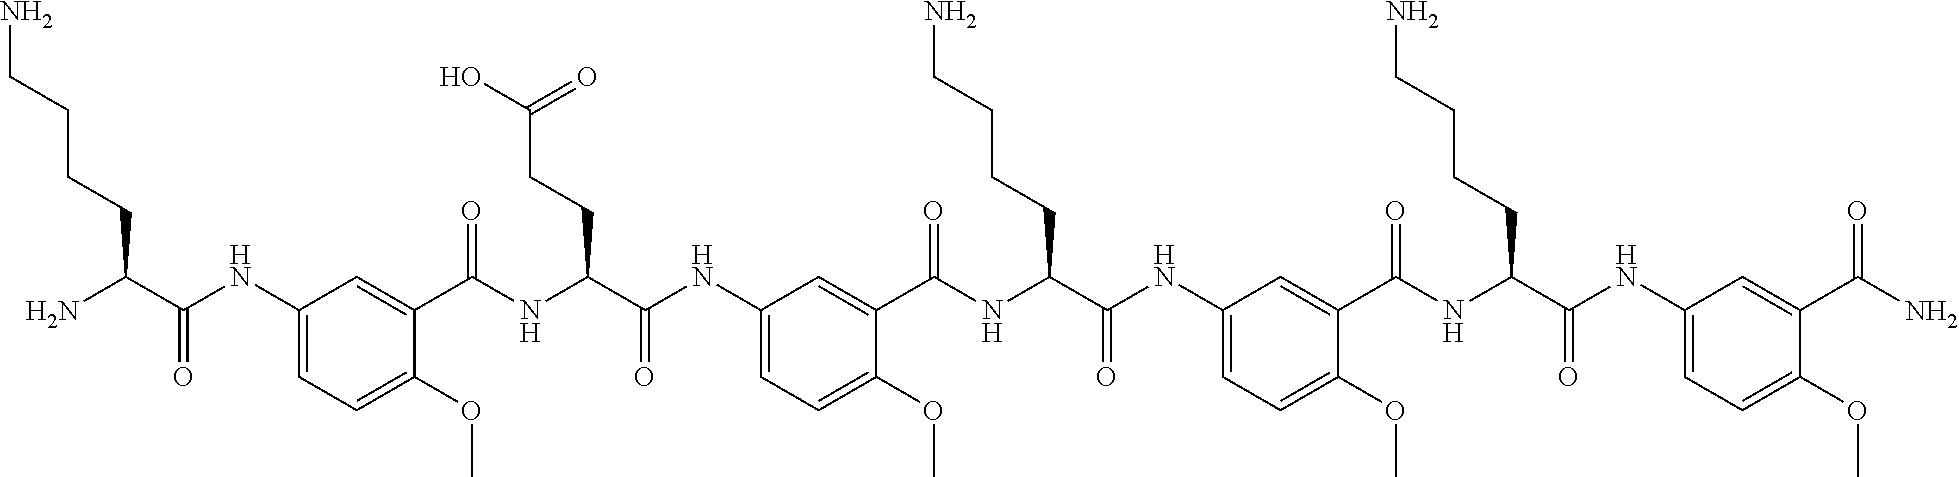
C1(NC(C(N)CCCCN)=O)=CC=C(OC)C(C(NC(C(NC2=CC=C(OC)C(C(NC(C(NC3=CC=C(OC)C(C(NC(C(NC4=CC=C(OC)C(C(N)=O)=C4)=O)CCCCN)=O)=C3)=O)CCCCN)=O)=C2)=O)CCC(O)=O)=O)=C1
